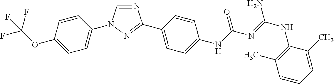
N1=CN(C2=CC=C(OC(F)(F)F)C=C2)N=C1C1=CC=C(NC(N=C(NC2=C(C)C=CC=C2C)N)=O)C=C1
